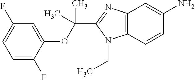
C1=C(F)C(OC(C)(C)C2=NC3=C(C=CC(N)=C3)N2CC)=CC(F)=C1
